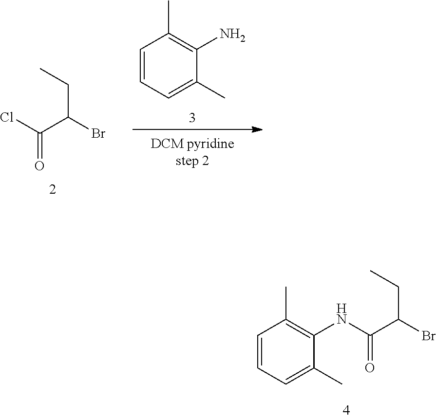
C1=CC(C)=C(NC(C(Br)CC)=O)C(C)=C1.C(C(C(Cl)=O)Br)C.C1=CC(C)=C(N)C(C)=C1
